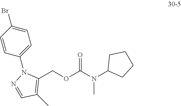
C1(COC(N(C2CCCC2)C)=O)=C(C)C=NN1C1=CC=C(Br)C=C1
